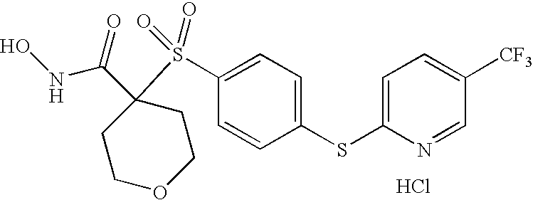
C1COCCC1(C(=O)NO)S(C1=CC=C(SC2=CC=C([CF3])C=N2)C=C1)(=O)=O.Cl
